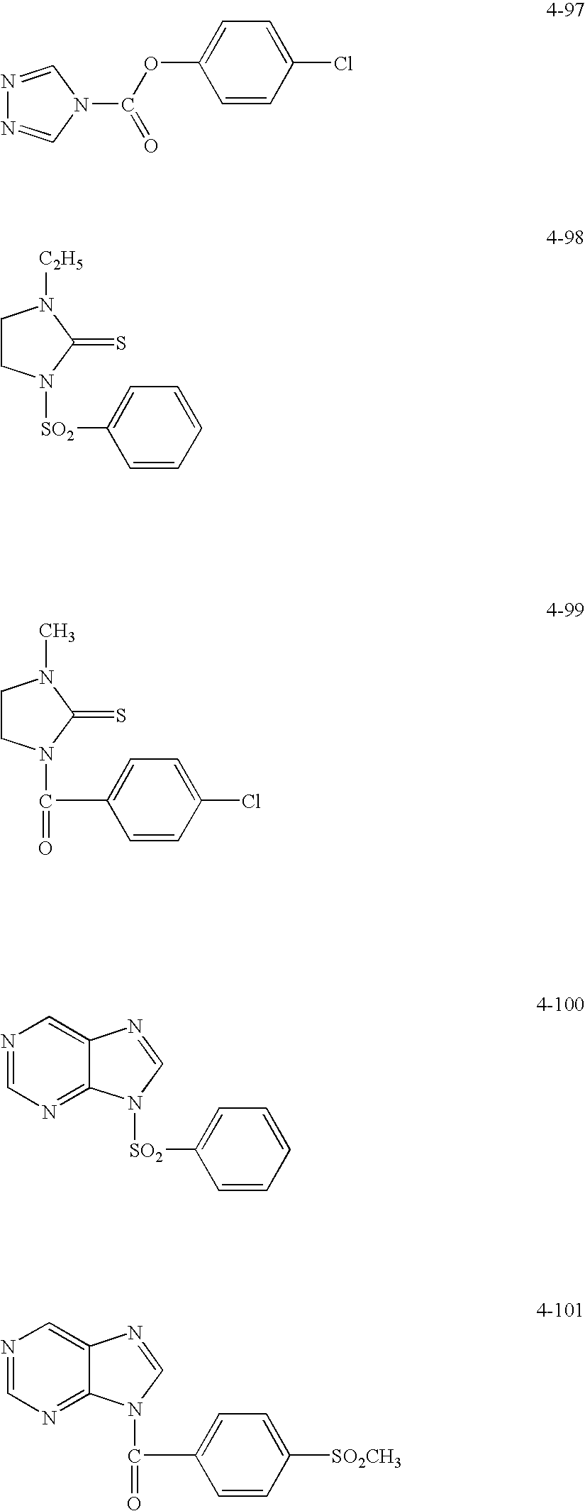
N1=CN(C(OC2=CC=C(Cl)C=C2)=O)C=N1.C1CN([SO2]C2=CC=CC=C2)C(=S)N1[C2H5].C1CN(C(C2=CC=C(Cl)C=C2)=O)C(=S)N1C.N1=CN=C2C(=C1)N=CN2[SO2]C1=CC=CC=C1.N1=CN=C2C(=C1)N=CN2C(C1=CC=C([SO2CH3])C=C1)=O
